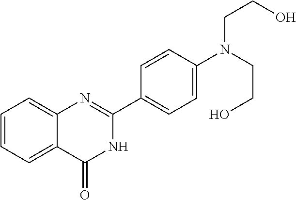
C1=CC=C2C(=C1)N=C(C1=CC=C(N(CCO)CCO)C=C1)NC2=O
